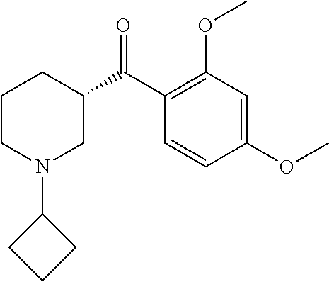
C1(C(C2CCCN(C3CCC3)C2)=O)=C(OC)C=C(OC)C=C1
